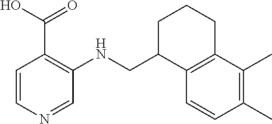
C12=C(C=CC(C)=C1C)C(CNC1=C(C(O)=O)C=CN=C1)CCC2
